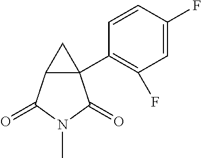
C12(C3=C(F)C=C(F)C=C3)C(C(=O)N(C)C1=O)C2
